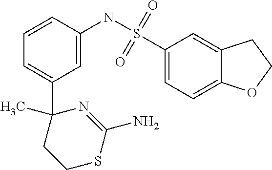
C1=C(NS(C2=CC=C3C(=C2)CCO3)(=O)=O)C=CC=C1C1(C)N=C(N)SCC1
